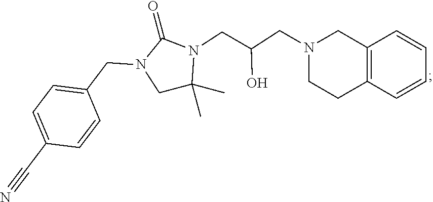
C1C(C)(C)N(CC(CN2CCC3=C(C2)C=CC=C3)O)C(=O)N1CC1=CC=C(C#N)C=C1
